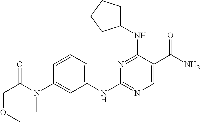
N1=C(NC2CCCC2)C(C(N)=O)=CN=C1NC1=CC=CC(N(C(COC)=O)C)=C1
